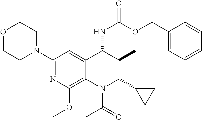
C1(N2CCOCC2)=NC(OC)=C2C(=C1)C(NC(OCC1=CC=CC=C1)=O)C(C)C(C1CC1)N2C(C)=O
